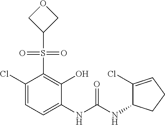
C1(Cl)=CC=C(NC(NC2C(Cl)=CCC2)=O)C(O)=C1S(=O)(=O)C1COC1
